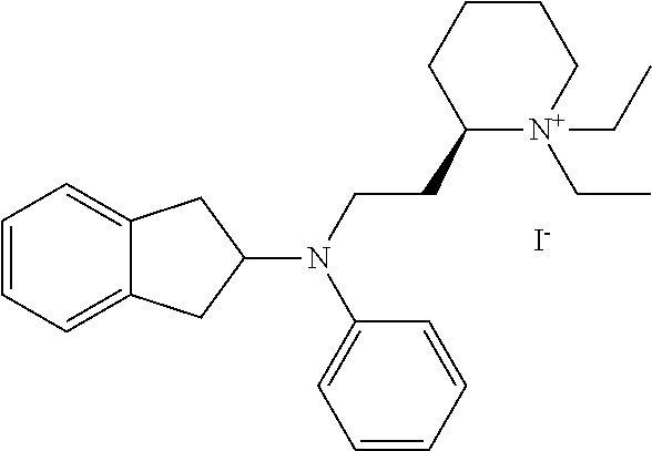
C1=CC=C2C(=C1)CC(N(CCC1[N+](CC)(CC)CCCC1)C1=CC=CC=C1)C2.[I-]
